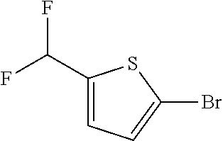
C1(C(F)F)=CC=C(Br)S1
